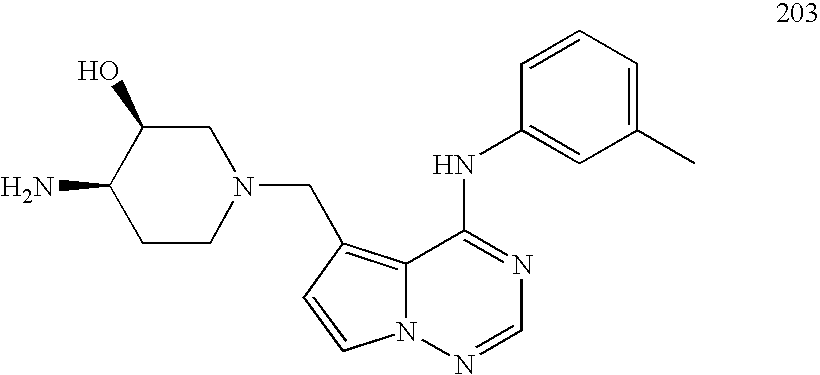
C1CN(CC2=C3N(N=CN=C3NC3=CC(C)=CC=C3)C=C2)CC(O)C1N
